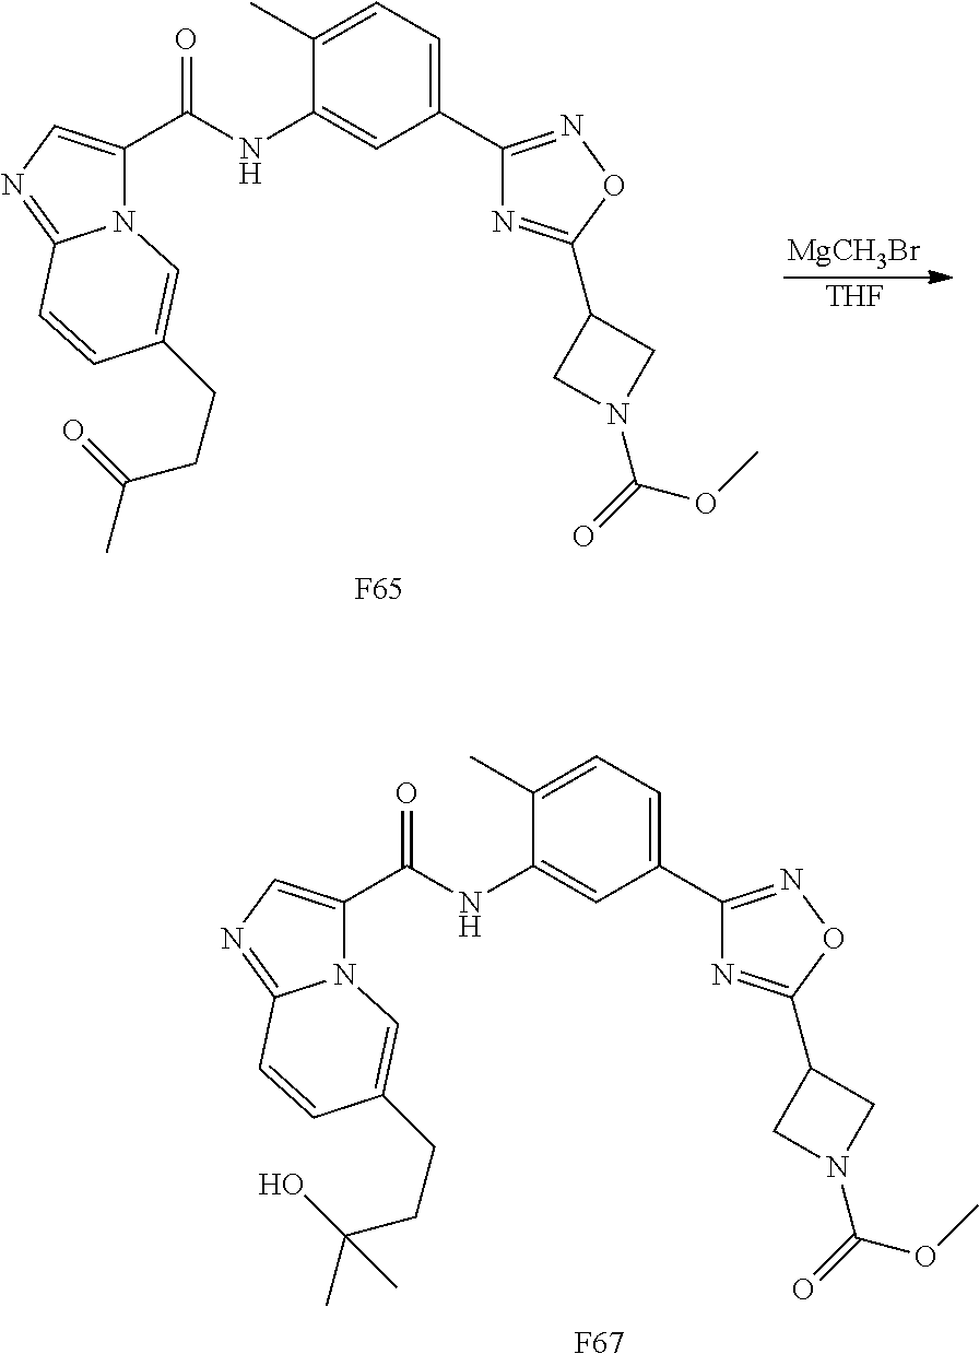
C1(C2=CC=C(C)C(NC(C3=CN=C4N3C=C(CCC(=O)C)C=C4)=O)=C2)=NOC(C2CN(C(=O)OC)C2)=N1.[F65].[MgCH3Br].[THF].C1(C2=CC=C(C)C(NC(C3=CN=C4N3C=C(CCC(O)(C)C)C=C4)=O)=C2)=NOC(C2CN(C(=O)OC)C2)=N1.[F67]
